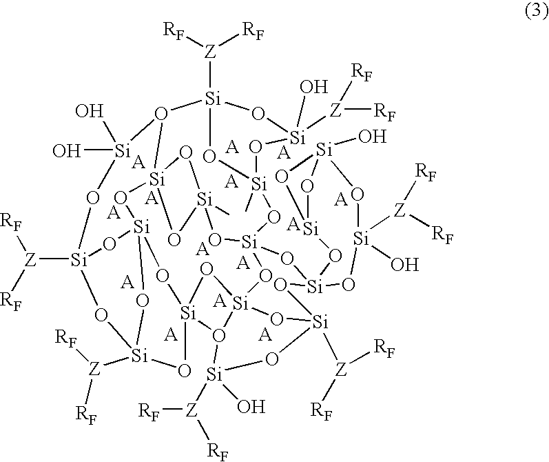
[Z]([RF])([RF])[Si]12O3[Si](O)(O)O[Si]4([Z]([RF])[RF])O[Si]5([Z]([RF])[RF])O[Si]6(O[Si]37O[Si](C)(O[Si]3(O[Si](C)(O1)O[Si]([Z]([RF])[RF])(O)O2)O[Si]12O([Si](O6)(O5)O1)[Si]([Z]([RF])[RF])(O)O[Si]([Z]([RF])[RF])(O2)O[Si]1(O3)O[Si]2O[Si](O)(O[Si]([Z]([RF])[RF])(O)O1)O2)O7)O4
